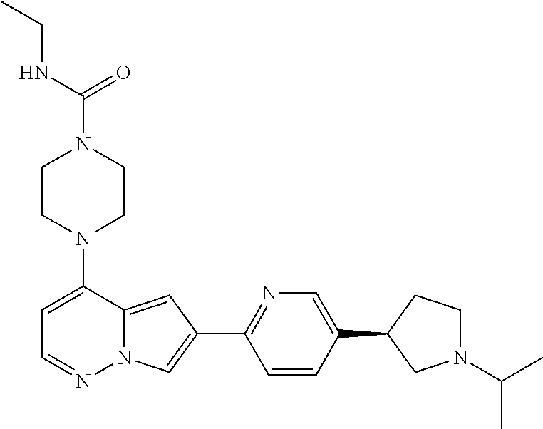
N1(C2=CC=NN3C2=CC(C2=NC=C(C4CN(C(C)C)CC4)C=C2)=C3)CCN(C(=O)NCC)CC1
